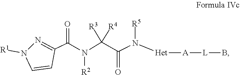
N([R2])(C(=O)C1=NN([R1])C=C1)C(C(N([R5])[Het][A][L]B)=O)([R3])[R4]
